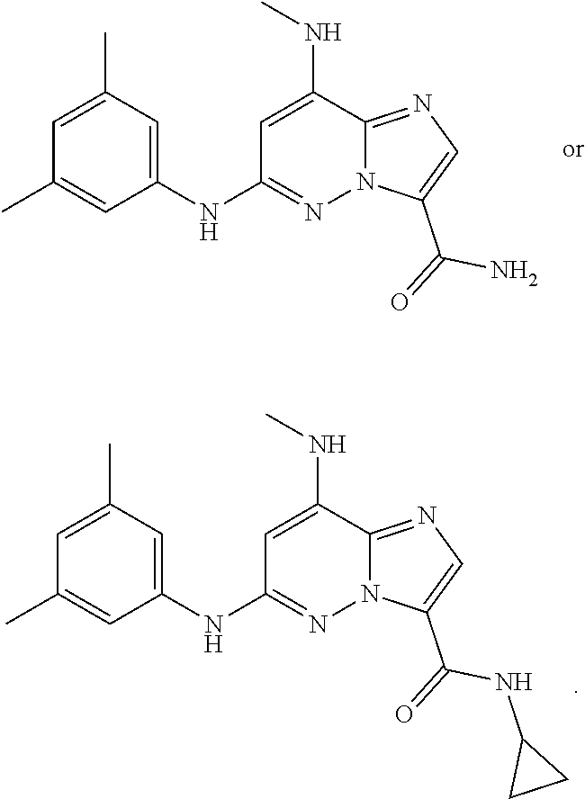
C1=C(C)C=C(NC2=NN3C(=NC=C3C(=O)N)C(NC)=C2)C=C1C.C1=C(C)C=C(NC2=NN3C(=NC=C3C(=O)NC3CC3)C(NC)=C2)C=C1C
